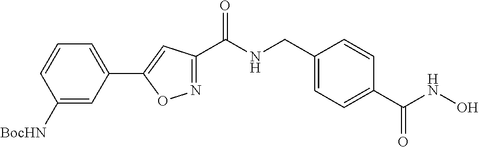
N1=C(C(=O)NCC2=CC=C(C(NO)=O)C=C2)C=C(C2=CC=CC([BocHN])=C2)O1
